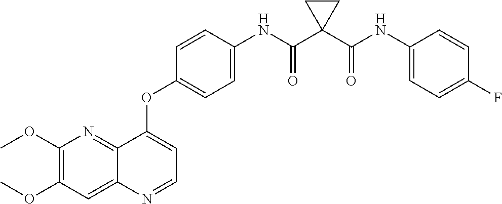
C1(OC)=C(OC)C=C2C(=N1)C(OC1=CC=C(NC(C3(C(NC4=CC=C(F)C=C4)=O)CC3)=O)C=C1)=CC=N2
